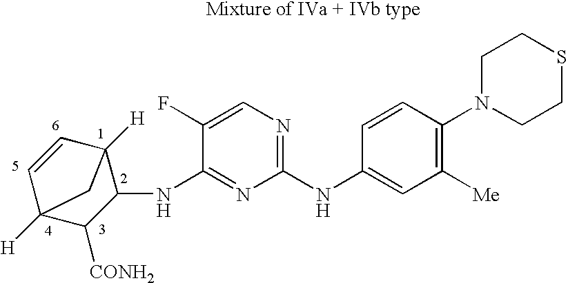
C1(NC2=CC([Me])=C(N3CCSCC3)C=C2)=NC=C(F)C(NC2C3([H])C=CC([H])(C2[CONH2])C3)=N1
